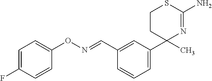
C1(C=NOC2=CC=C(F)C=C2)=CC(C2(C)N=C(N)SCC2)=CC=C1
